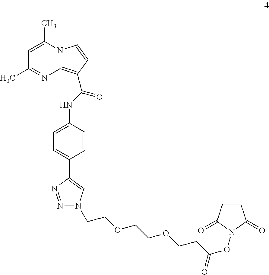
C1=C(C)N2C(=C(C(NC3=CC=C(C4=CN(CCOCCOCCC(=O)ON5C(=O)CCC5=O)N=N4)C=C3)=O)C=C2)N=C1C
